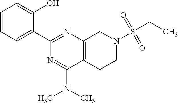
C1=CC=C(C2=NC3=C(C(N(C)C)=N2)CCN(S(CC)(=O)=O)C3)C(O)=C1
